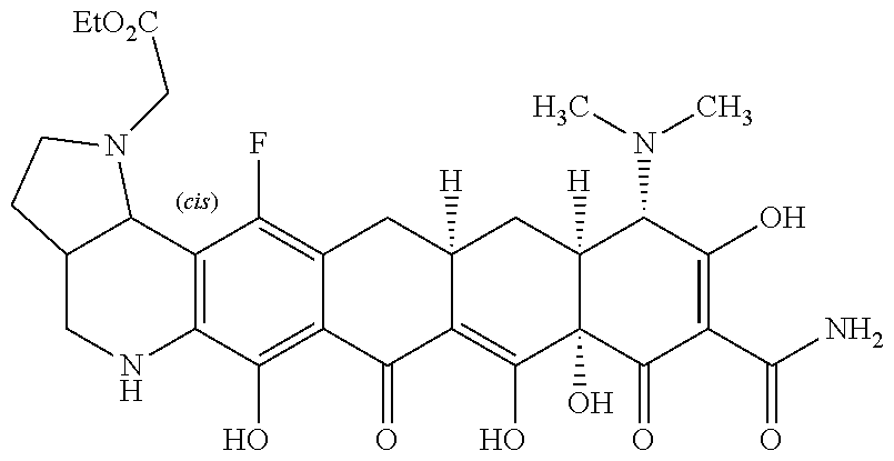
C12=C(C(O)=C3C(=C1F)CC1([H])C(=C(O)C4(O)C([H])(C1)C(N(C)C)C(O)=C(C(N)=O)C4=O)C3=O)NCC1C2N(C[EtO2C])CC1
